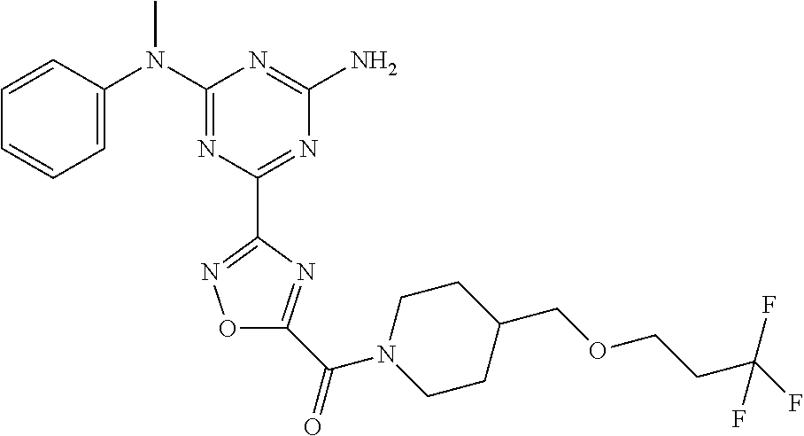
C1=CC(N(C2=NC(C3=NOC(C(=O)N4CCC(COCCC(F)(F)F)CC4)=N3)=NC(N)=N2)C)=CC=C1
